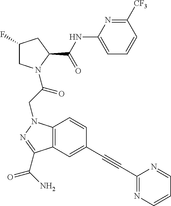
C1(NC(C2CC(F)CN2C(CN2C3=C(C(C(N)=O)=N2)C=C(C#CC2=NC=CC=N2)C=C3)=O)=O)=CC=CC([CF3])=N1
